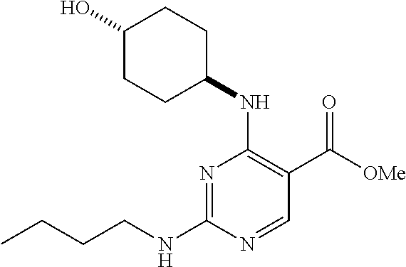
N1=C(NCCCC)N=CC(C([OMe])=O)=C1NC1CCC(O)CC1
